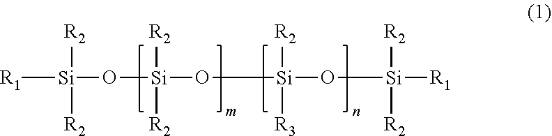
[R1][Si](O[Si](O[Si](O[Si]([R1])([R2])[R2])([R2])[R3])([R2])[R2])([R2])[R2]
